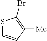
S1C=CC([Me])=C1Br
